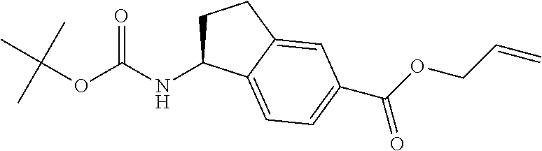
C1C(NC(OC(C)(C)C)=O)C2=CC=C(C(OCC=C)=O)C=C2C1
